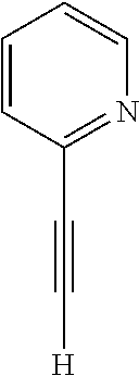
[H]C#CC1=NC=CC=C1
